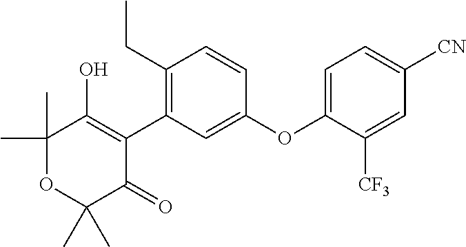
C1(C)(C)OC(C)(C)C(=O)C(C2=C(CC)C=CC(OC3=CC=C([CN])C=C3[CF3])=C2)=C1O
